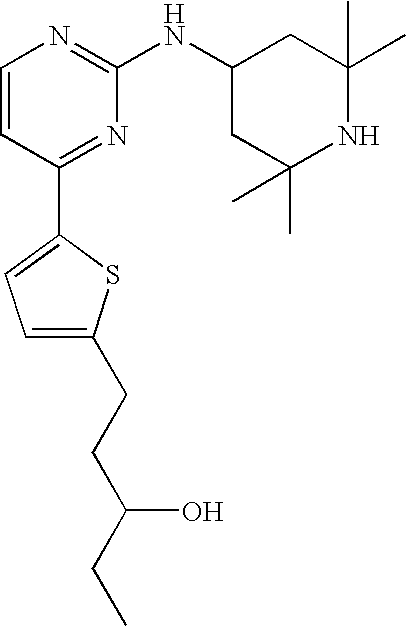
C1=CC(C2=CC=C(CCC(CC)O)S2)=NC(NC2CC(C)(C)NC(C)(C)C2)=N1
